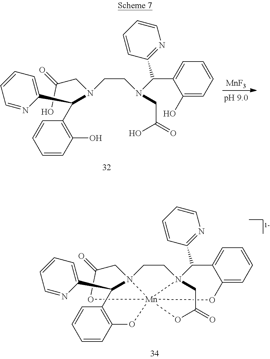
C(CN(C(C1=NC=CC=C1)C1=CC=CC=C1O)CC(=O)O)N(CC(=O)O)C(C1=C(O)C=CC=C1)C1=CC=CC=N1.[MnF3].C1CN23C(C4=NC=CC=C4)C4=CC=CC=C4O[Mn]245(N1(CC(=O)O4)C(C1=CC=CC=N1)C1=C(C=CC=C1)O5)OC(=O)C3
